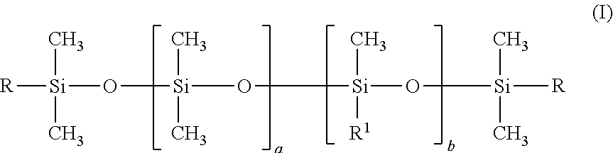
[R][Si](O[Si](C)(C)O[Si](O[Si]([R])(C)C)(C)[R1])(C)C
